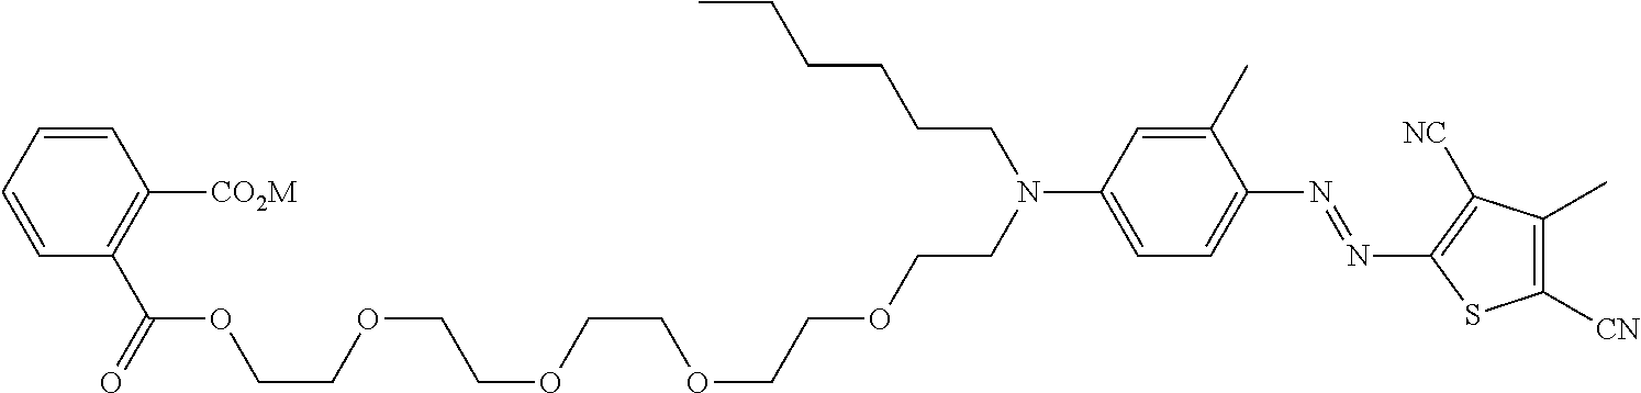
C1(C)=CC(N(CCOCCOCCOCCOCCOC(C2=C([CO2M])C=CC=C2)=O)CCCCCC)=CC=C1N=NC1=C([NC])C(C)=C([CN])S1
